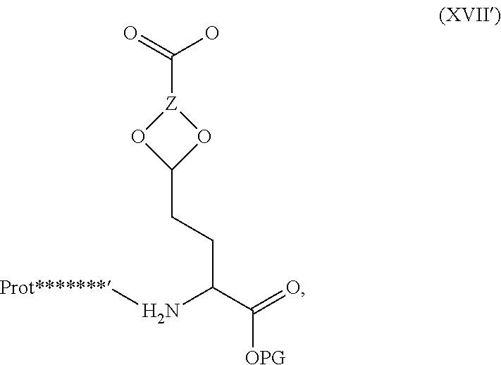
C([Z]1OC(CCC(C(=O)[OPG])N[Prot*******])O1)(=O)O
